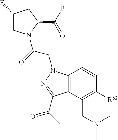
C1(F)CN(C(=O)CN2C3=C(C(CN(C)C)=C([R32])C=C3)C(C(=O)C)=N2)C(C(B)=O)C1
